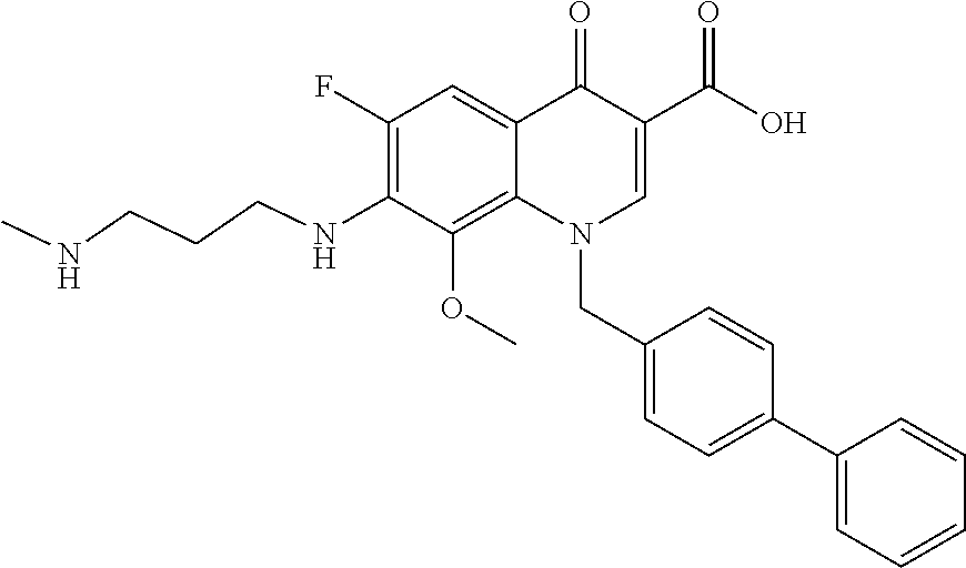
C1(F)=C(NCCCNC)C(OC)=C2C(=C1)C(=O)C(C(O)=O)=CN2CC1=CC=C(C2=CC=CC=C2)C=C1
